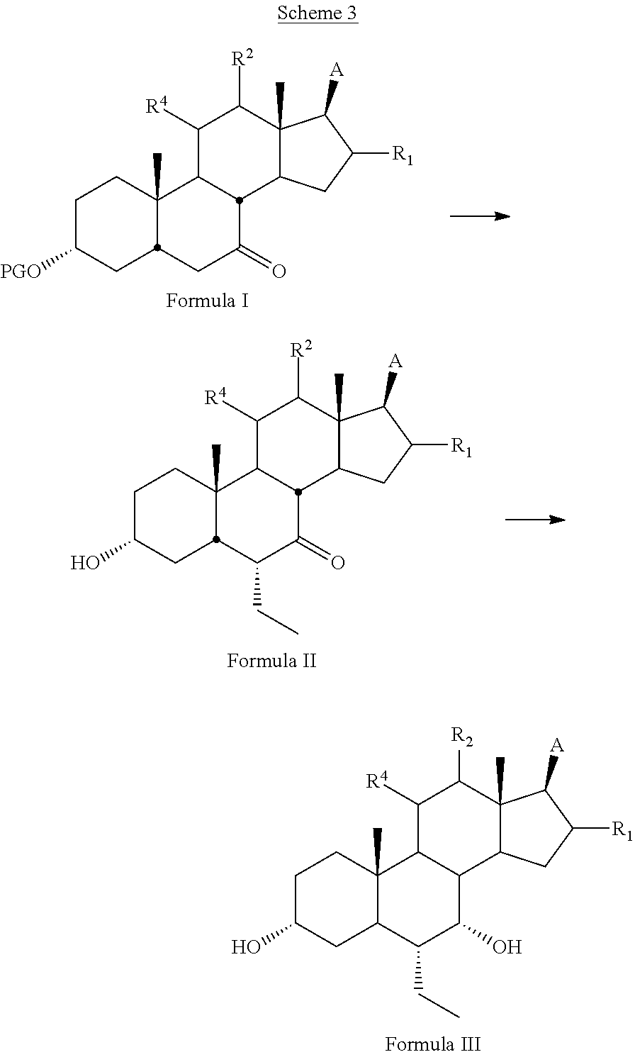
C1C([PGO])CC2C(C)(C1)C1C([R4])C([R2])C3(C)C(CC([R1])C3[A])C1C(=O)C2.C1C(O)CC2C(C)(C1)C1C([R4])C([R2])C3(C)C(CC([R1])C3[A])C1C(=O)C2CC.C1C(O)CC2C(C)(C1)C1C([R4])C([R2])C3(C)C(CC([R1])C3[A])C1C(O)C2CC
